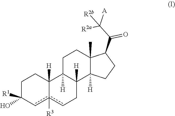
C1C(O)([R1])cc2([R3])cCC3([H])C([H])(C2([H])C1)CCC1(C)C3([H])CCC1C(C([A])([R2a])[R2b])=O
